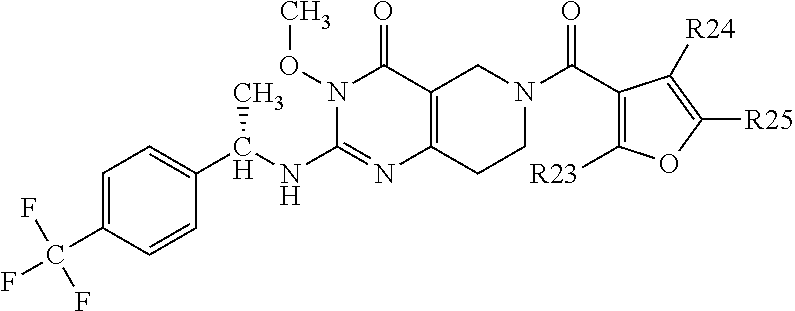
C1=C(C(F)(F)F)C=CC(C(NC2=NC3=C(C(=O)N2OC)CN(C(=O)C2=C([R23])OC([R25])=C2[R24])CC3)C)=C1
